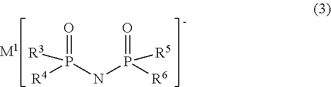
[R4]P(NP([R6])(=O)[R5])(=O)[R3].[M1]
